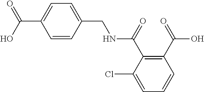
C(NC(C1=C(C(O)=O)C=CC=C1Cl)=O)C1=CC=C(C(O)=O)C=C1
